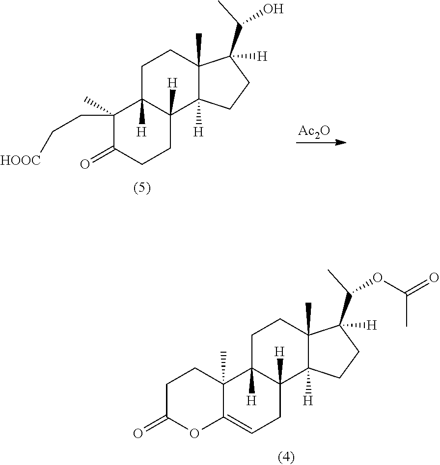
C1(CC[HOOC])(C)C(=O)CCC2([H])C1([H])CCC1(C)C2([H])CCC1(C(C)O)[H].[Ac2O].C12(C)C(=CCC3([H])C1([H])CCC1(C)C3([H])CCC1(C(C)OC(=O)C)[H])OC(=O)CC2
